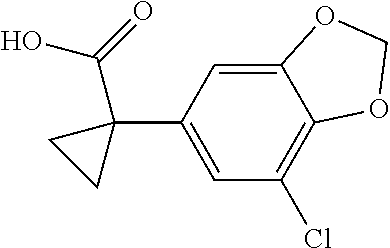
C1=C(C2(C(O)=O)CC2)C=C2C(=C1Cl)OCO2
